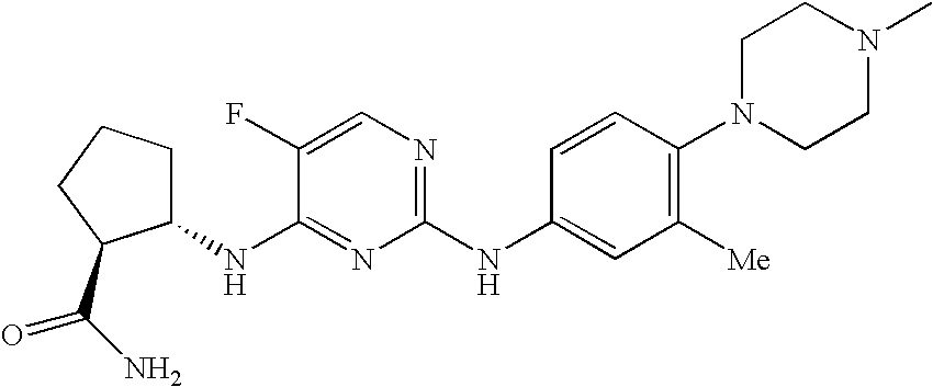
C1CCC(C(N)=O)C1NC1=NC(NC2=CC([Me])=C(N3CCN(C)CC3)C=C2)=NC=C1F
